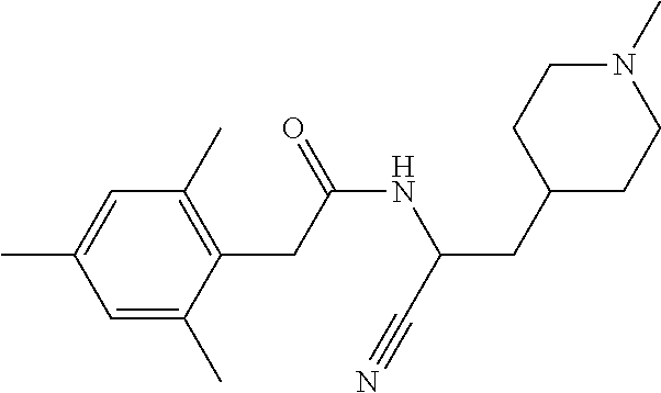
C1=C(C)C=C(C)C(CC(NC(CC2CCN(C)CC2)C#N)=O)=C1C
